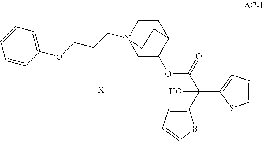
C1=CC(OCCC[N+]23CC(OC(C(C4=CC=CS4)(C4=CC=CS4)O)=O)C(CC2)CC3)=CC=C1.[X-]
